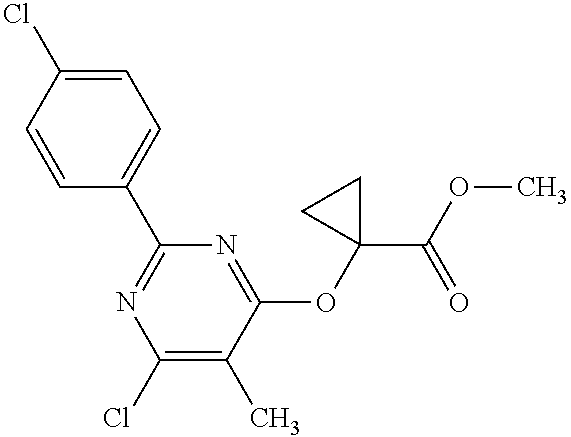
C1=CC(C2=NC(Cl)=C(C)C(OC3(C(OC)=O)CC3)=N2)=CC=C1Cl
